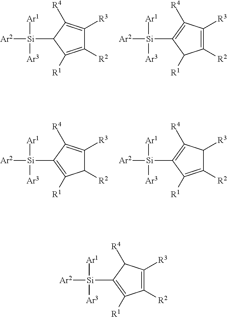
C1([R2])=C([R1])C([Si]([Ar1])([Ar2])[Ar3])C([R4])=C1[R3].C1([R2])=C([R3])C([R4])=C([Si]([Ar1])([Ar2])[Ar3])C1[R1].C1([R2])C([R3])=C([R4])C([Si]([Ar1])([Ar2])[Ar3])=C1[R1].C1([R2])=C([R1])C([Si]([Ar1])([Ar2])[Ar3])=C([R4])C1[R3].C1([R2])=C([R3])C([R4])C([Si]([Ar1])([Ar2])[Ar3])=C1[R1]
